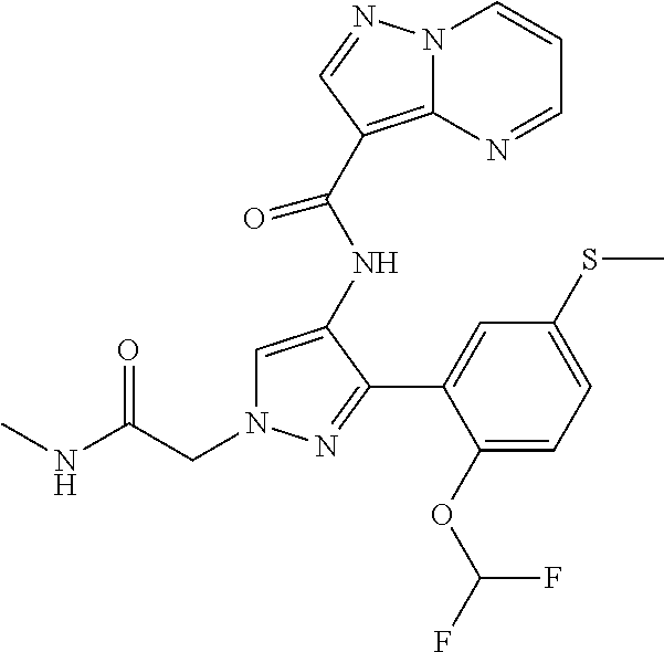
C(N1C=C(NC(C2=C3N(C=CC=N3)N=C2)=O)C(C2=CC(SC)=CC=C2OC(F)F)=N1)C(NC)=O
